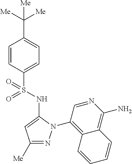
C1=CC(S(=O)(NC2=CC([Me])=NN2C2=C3C(=C(N)N=C2)C=CC=C3)=O)=CC=C1C([Me])([Me])[Me]
